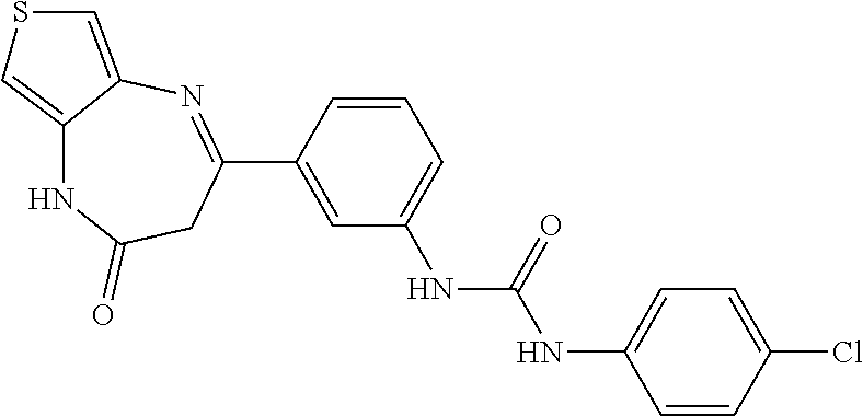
C1=CC(C2=NC3=CSC=C3NC(=O)C2)=CC(NC(NC2=CC=C(Cl)C=C2)=O)=C1
